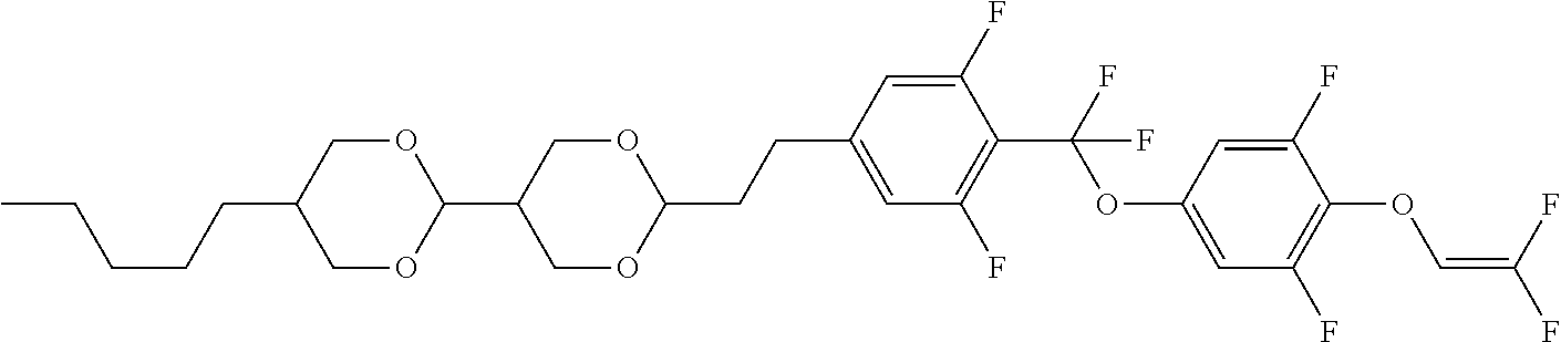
C1OC(C2COC(CCC3=CC(F)=C(C(F)(OC4=CC(F)=C(OC=C(F)F)C(F)=C4)F)C(F)=C3)OC2)OCC1CCCCC
